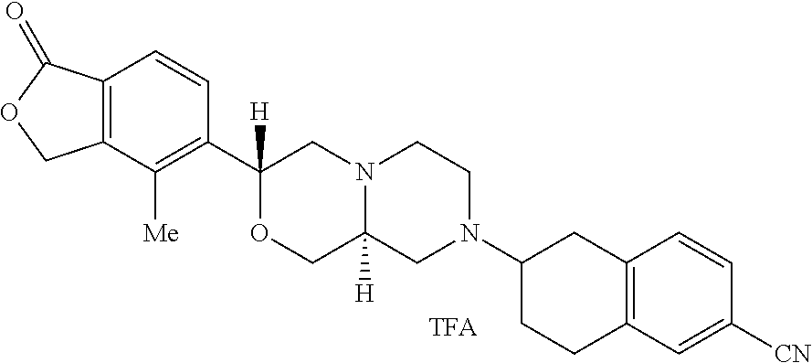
O1CC2([H])N(CC1(C1=C([Me])C3=C(C=C1)C(=O)OC3)[H])CCN(C1CC3=C(C=C([CN])C=C3)CC1)C2
